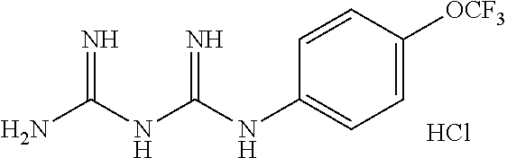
Cl.C1(NC(NC(N)=N)=N)=CC=C([OCF3])C=C1
